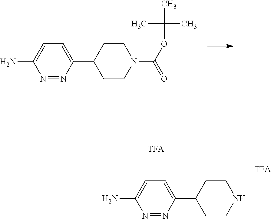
N1=NC(C2CCN(C(OC(C)(C)C)=O)CC2)=CC=C1N.N1=NC(C2CCNCC2)=CC=C1N
